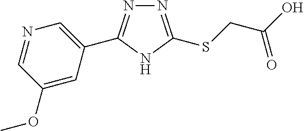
N1=C(C2=CN=CC(OC)=C2)NC(SCC(O)=O)=N1
